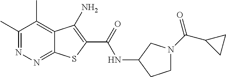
C1(C)=NN=C2C(=C1C)C(N)=C(C(=O)NC1CCN(C(C3CC3)=O)C1)S2
